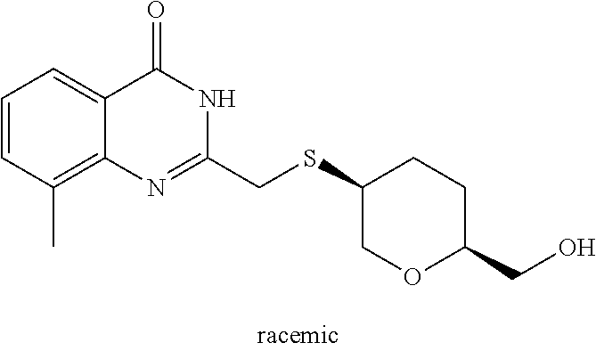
N1C(CSC2CCC(CO)OC2)=NC2=C(C)C=CC=C2C1=O
